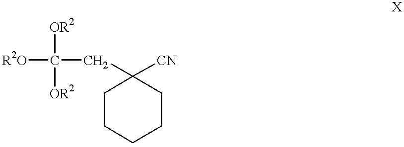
C1CCCCC1([CN])CC([OR2])([OR2])[R2O]
